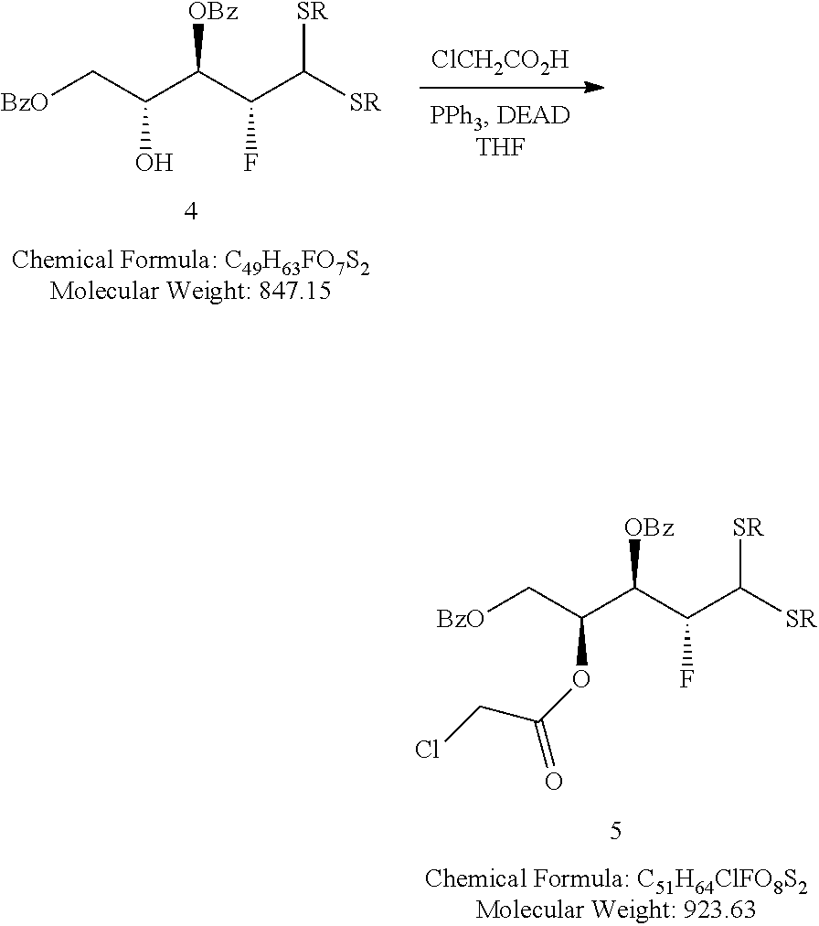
[ClCH2CO2H].[BzO]CC(C(C(C([SR])[SR])F)[OBz])O.[BzO]CC(C(C(C([SR])[SR])F)[OBz])OC(=O)CCl
